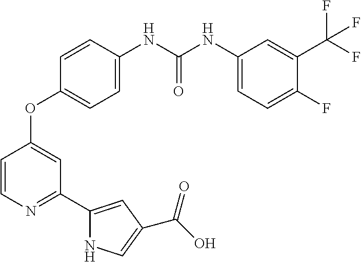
C1=C(NC(NC2=CC=C(F)C(C(F)(F)F)=C2)=O)C=CC(OC2=CC(C3=CC(C(O)=O)=CN3)=NC=C2)=C1
